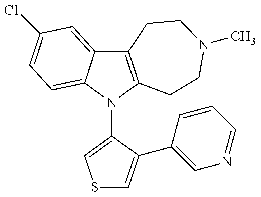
C12=C(N(C3=CSC=C3C3=CN=CC=C3)C3=CC=C(Cl)C=C13)CCN(C)CC2
